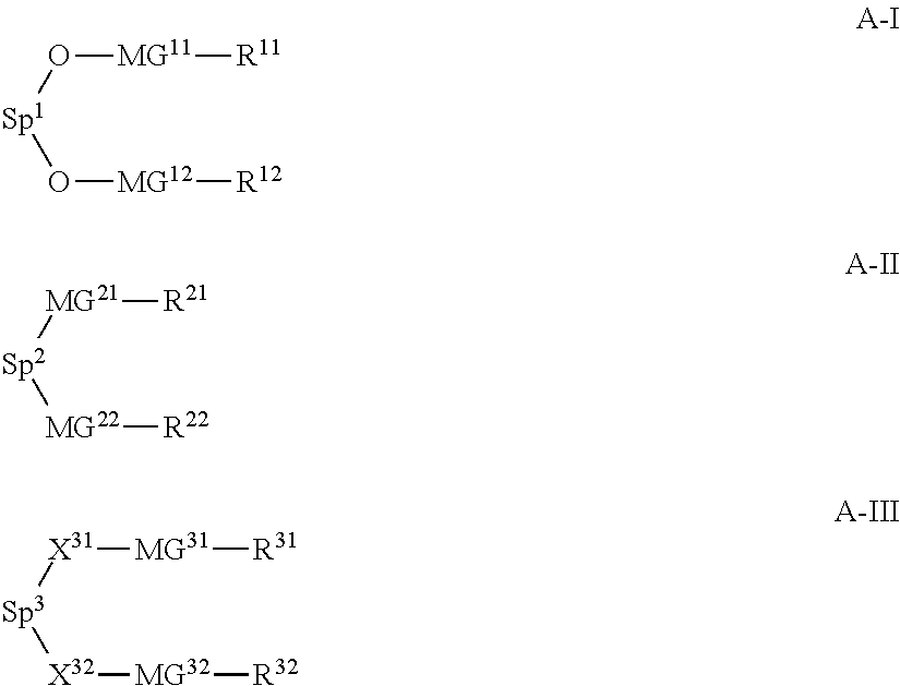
O([MG11][R11])[Sp1]O[MG12][R12].[MG21]([R21])[Sp2][MG22][R22].[X31]([MG31][R31])[Sp3][X32][MG32][R32]
